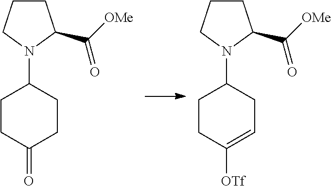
C1CC(=O)CCC1N1CCCC1C([OMe])=O.C1CC([OTf])=CCC1N1CCCC1C([OMe])=O
